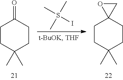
C1CC(C)(C)CCC12CO2.C1CC(C)(C)CCC1=O.CS(I)(C)C
